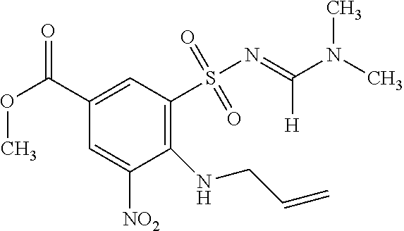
C1(NCC=C)=C(S(N=C(N(C)C)[H])(=O)=O)C=C(C(OC)=O)C=C1[NO2]
